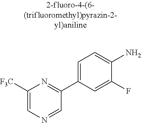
C1([F3C])=CN=CC(C2=CC=C(N)C(F)=C2)=N1
